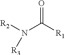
N(C([R1])=O)([R2])[R3]
